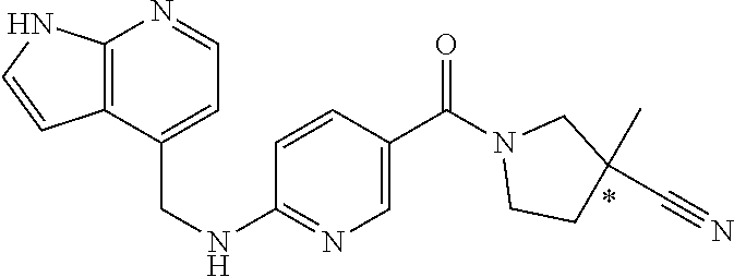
C1=C(C(N2CCC(C)(C#N)C2)=O)C=CC(NCC2=CC=NC3=C2C=CN3)=N1
